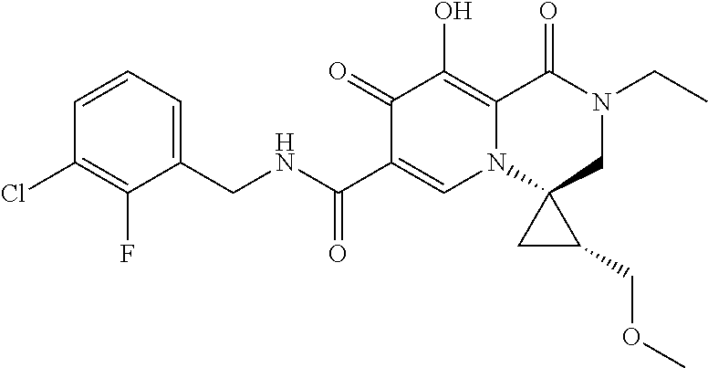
C1(F)=C(Cl)C=CC=C1CNC(C1=CN2C3(CN(CC)C(=O)C2=C(O)C1=O)CC3COC)=O
